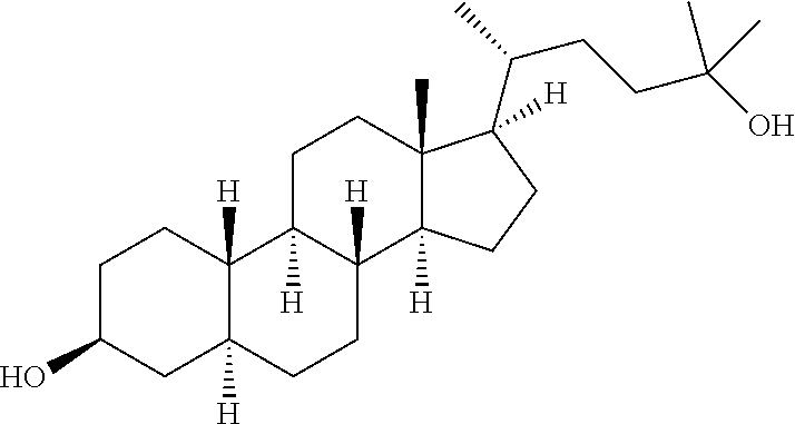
C1C(O)CC2([H])C([H])(C1)C1([H])C([H])(CC2)C2([H])C(C)(CC1)C([H])(C(C)CCC(O)(C)C)CC2
